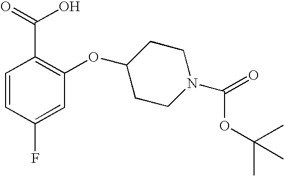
C1=CC(F)=CC(OC2CCN(C(OC(C)(C)C)=O)CC2)=C1C(=O)O
